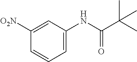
C1=CC=C(NC(C(C)(C)C)=O)C=C1[O2N]
